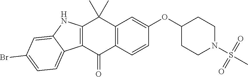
C12=C(C=CC(OC3CCN(S(C)(=O)=O)CC3)=C1)C(=O)C1=C(C2(C)C)NC2=CC(Br)=CC=C12
